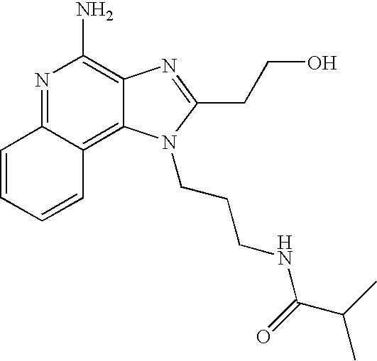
N1=C2C(=C3C(=C1N)N=C(CCO)N3CCCNC(C(C)C)=O)C=CC=C2
